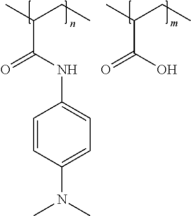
CC(CC)C(NC1=CC=C(N(C)C)C=C1)=O.CC(CC)C(O)=O
